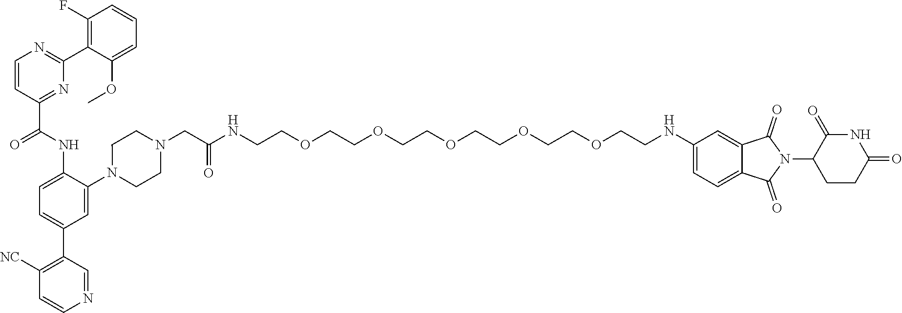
C1=CC(C(NC2=CC=C(C3=C([NC])C=CN=C3)C=C2N2CCN(CC(NCCOCCOCCOCCOCCOCCNC3=CC=C4C(=C3)C(=O)N(C3CCC(=O)NC3=O)C4=O)=O)CC2)=O)=NC(C2=C(F)C=CC=C2OC)=N1
